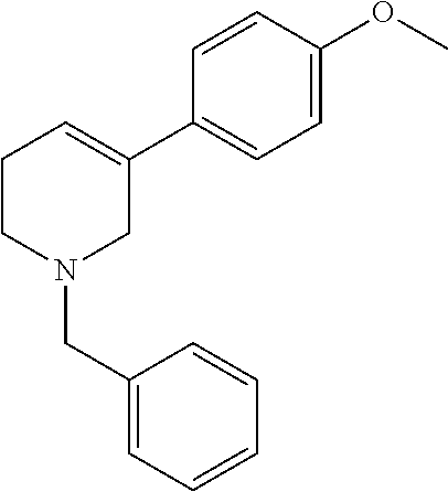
C1CN(CC2=CC=CC=C2)CC(C2=CC=C(OC)C=C2)=C1
